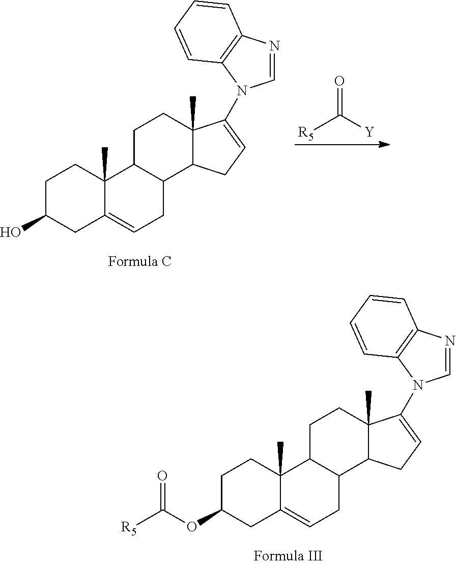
C1C(O)CC2=CCC3C(C2(C)C1)CCC1(C)C3CC=C1N1C=NC2=C1C=CC=C2.[R5]C([Y])=O.C1C(OC([R5])=O)CC2=CCC3C(C2(C)C1)CCC1(C)C3CC=C1N1C=NC2=C1C=CC=C2
